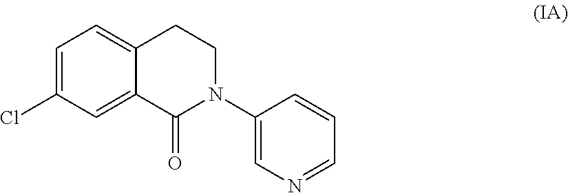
C1=C(Cl)C=C2C(=C1)CCN(C1=CN=CC=C1)C2=O
